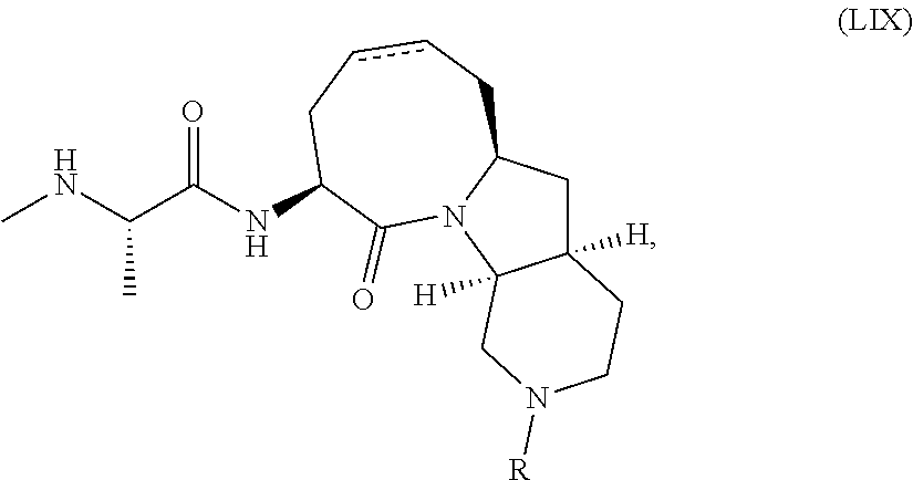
CNC(C(NC1CccCC2CC3([H])C([H])(N2C1=O)CN([R])CC3)=O)C
